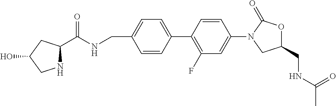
C1=CC(C2=C(F)C=C(N3CC(CNC(C)=O)OC3=O)C=C2)=CC=C1CNC(=O)C1NCC(O)C1
